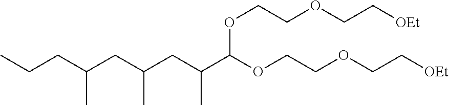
C(CC(CC(C(OCCOCC[OEt])OCCOCC[OEt])C)C)(CCC)C
